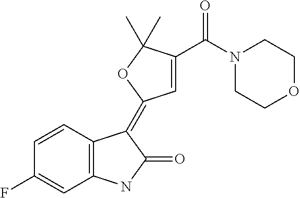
FC1=CC2=C(C=C1)C(=C1C=C(C(N3CCOCC3)=O)C(C)(C)O1)C(=O)N2
